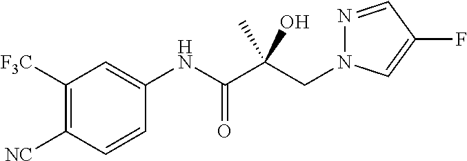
C(C(C(NC1=CC([F3C])=C([NC])C=C1)=O)(O)C)N1N=CC(F)=C1
